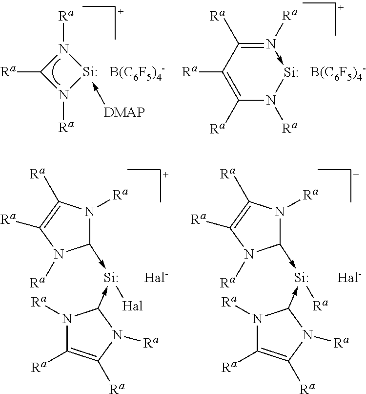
N1([Ra])C([Ra])N([Ra])[Si]1-[DMAP].[B(C6F5)4-].[B(C6F5)4-].N1([Ra])->[Si]N([Ra])C([Ra])=C([Ra])C=1[Ra].N1([Ra])C([Ra])=C([Ra])N([Ra])C1->[Si](-C1N([Ra])C([Ra])=C([Ra])N1[Ra])[Hal].N1([Ra])C([Ra])=C([Ra])N([Ra])C1->[Si](-C1N([Ra])C([Ra])=C([Ra])N1[Ra])[Ra]
